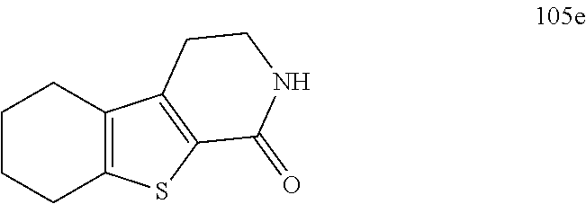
C12=C(SC3=C1CCNC3=O)CCCC2
